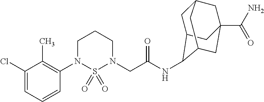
C1(Cl)=CC=CC(N2S(=O)(=O)N(CC(NC3C4CC5CC(C(N)=O)(CC3C5)C4)=O)CCC2)=C1C
